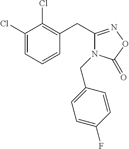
C1(Cl)=CC=CC(CC2=NOC(=O)N2CC2=CC=C(F)C=C2)=C1Cl
